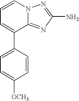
C1=CN2C(=NC(N)=N2)C(C2=CC=C([OCH3])C=C2)=C1
